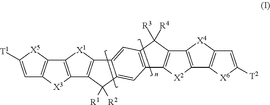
C1=C([T1])[X5]C2=C1[X3]C1=C2[X1]C2=C1C([R1])([R2])C1=CC3=C(C=C21)C([R3])([R4])C1=C3[X2]C2=C1[X4]C1=C2[X6]C([T2])=C1
